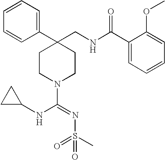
C1(C2(CNC(C3=CC=CC=C3OC)=O)CCN(C(=NS(C)(=O)=O)NC3CC3)CC2)=CC=CC=C1
